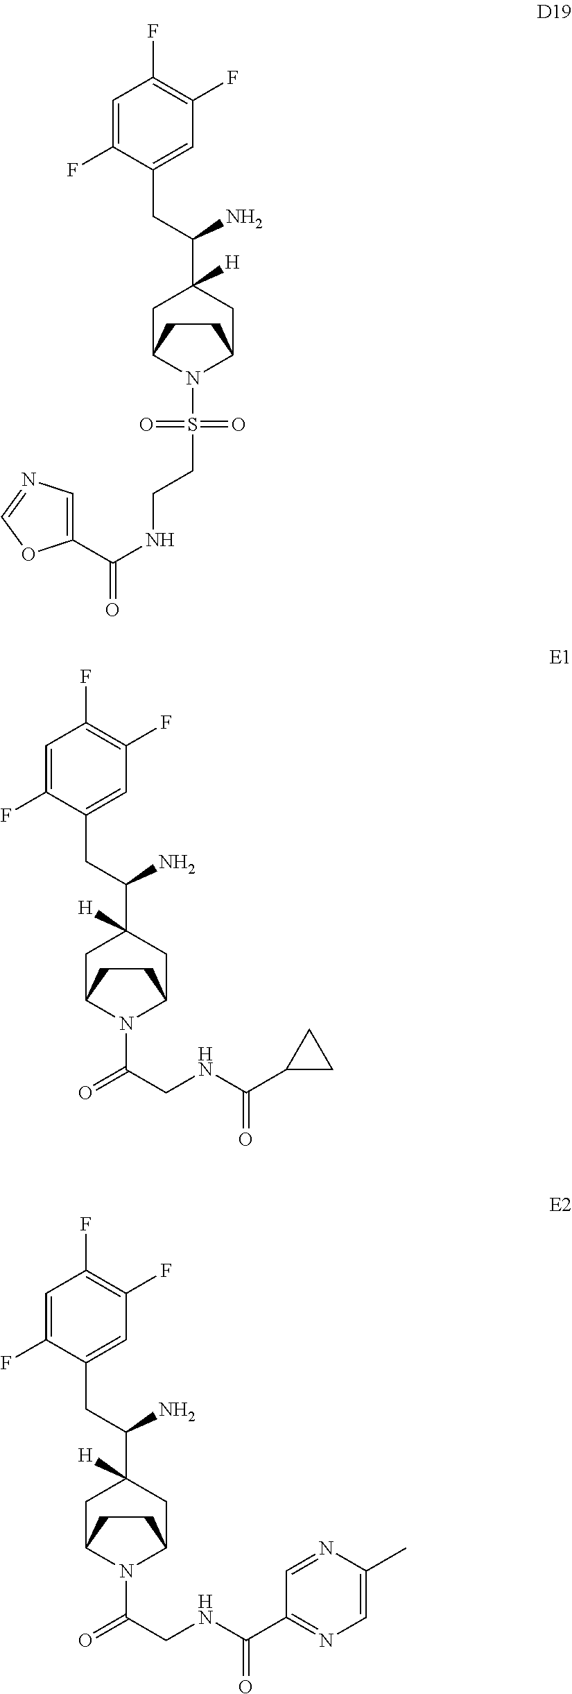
C1=C(F)C(CC(C2([H])CC3N(S(=O)(=O)CCNC(C4=CN=CO4)=O)C(C2)CC3)N)=CC(F)=C1F.C1=C(F)C(CC(C2([H])CC3N(C(=O)CNC(C4CC4)=O)C(C2)CC3)N)=CC(F)=C1F.C1=C(F)C(CC(C2([H])CC3N(C(=O)CNC(C4=NC=C(C)N=C4)=O)C(C2)CC3)N)=CC(F)=C1F
